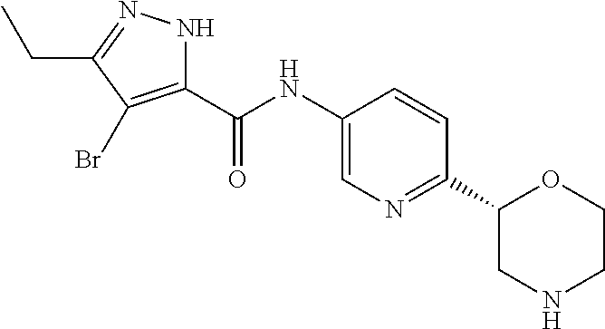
O=C(NC1=CN=C(C2CNCCO2)C=C1)C1=C(Br)C(CC)=NN1
